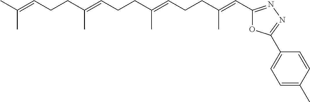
C(C(=CCCC(=CC1=NN=C(C2=CC=C(C)C=C2)O1)C)C)CC=C(C)CCC=C(C)C
